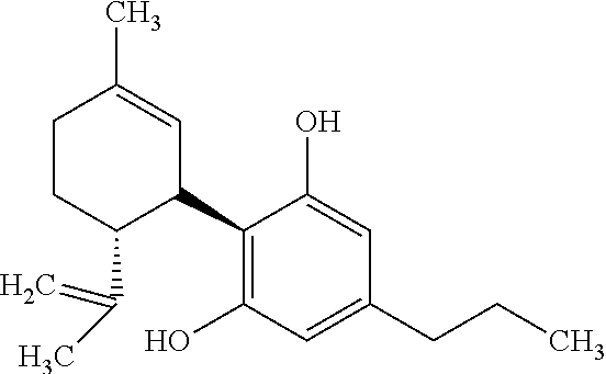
C1CC(C(=C)C)C(C2=C(O)C=C(CCC)C=C2O)C=C1C
